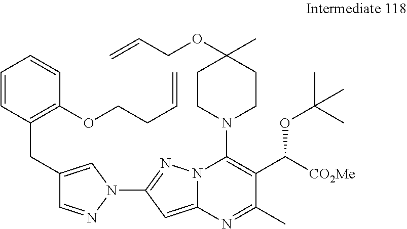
C1=CC(CC2=CN(C3=NN4C(=C3)N=C(C)C(C([CO2Me])OC(C)(C)C)=C4N3CCC(OCC=C)(C)CC3)N=C2)=C(OCCC=C)C=C1
